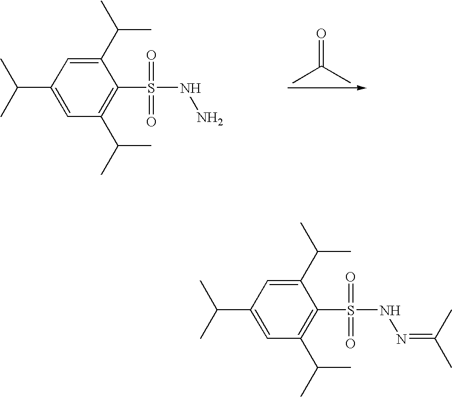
C1(C(C)C)=CC(C(C)C)=CC(C(C)C)=C1S(=O)(=O)NN.CC(C)=O.C1(C(C)C)=CC(C(C)C)=CC(C(C)C)=C1S(=O)(=O)NN=C(C)C
